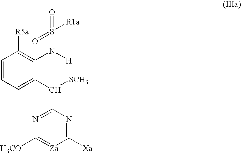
C1=CC=C(C(C2=NC([H3CO])=[Za]C([Xa])=N2)[SCH3])C(N([H])S(=O)(=O)[R1a])=C1[R5a]
